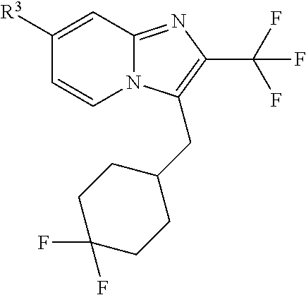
N12C(=NC(C(F)(F)F)=C1CC1CCC(F)(F)CC1)C=C([R3])C=C2
